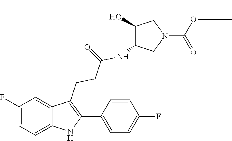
C1=C(F)C=C2C(CCC(=O)NC3C(O)CN(C(=O)OC(C)(C)C)C3)=C(C3=CC=C(F)C=C3)NC2=C1
